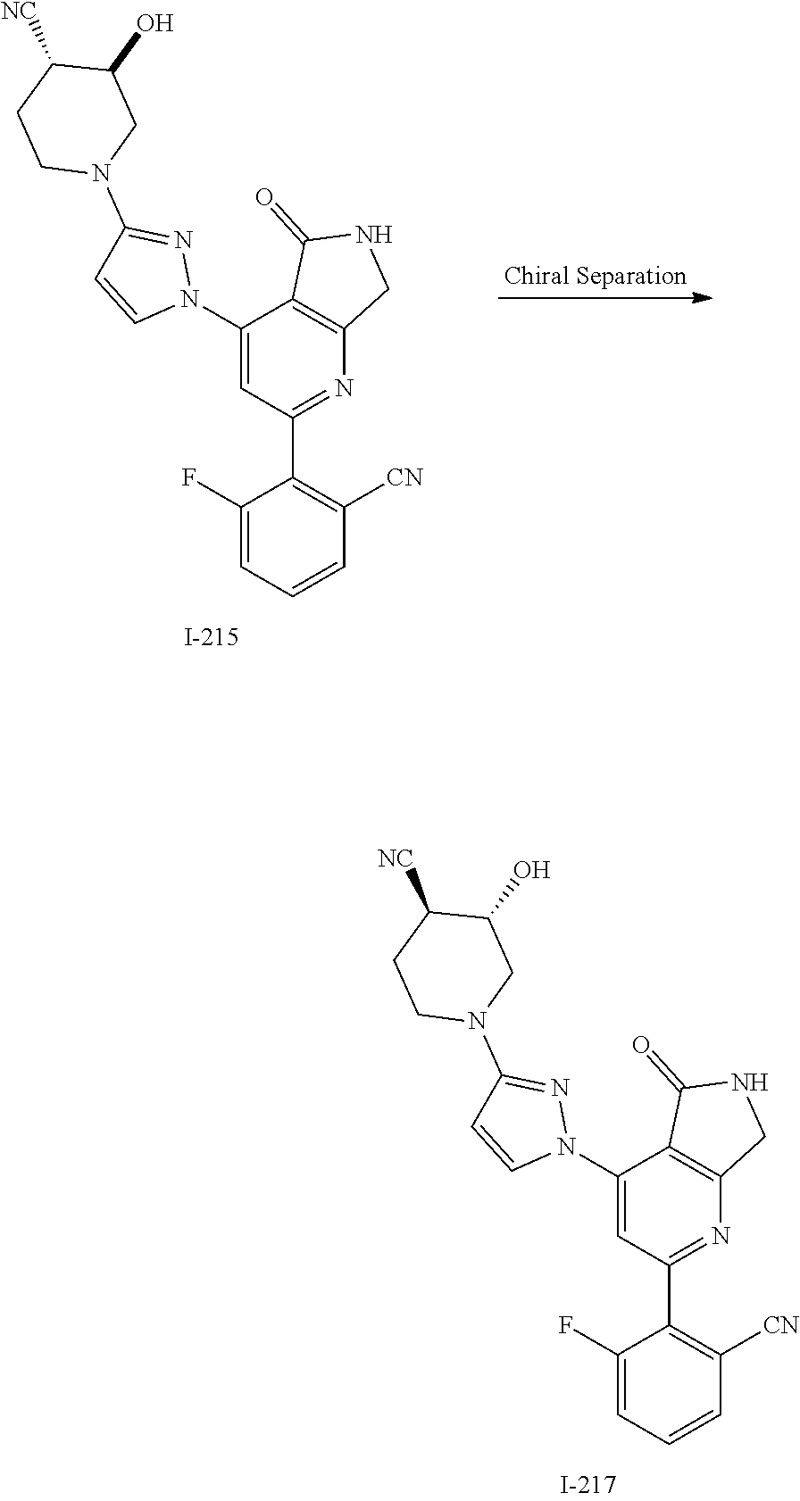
C1(F)=CC=CC([CN])=C1C1=NC2=C(C(N3N=C(N4CC(O)C([NC])CC4)C=C3)=C1)C(=O)NC2.C1(F)=CC=CC([CN])=C1C1=NC2=C(C(N3N=C(N4CC(O)C([NC])CC4)C=C3)=C1)C(=O)NC2
